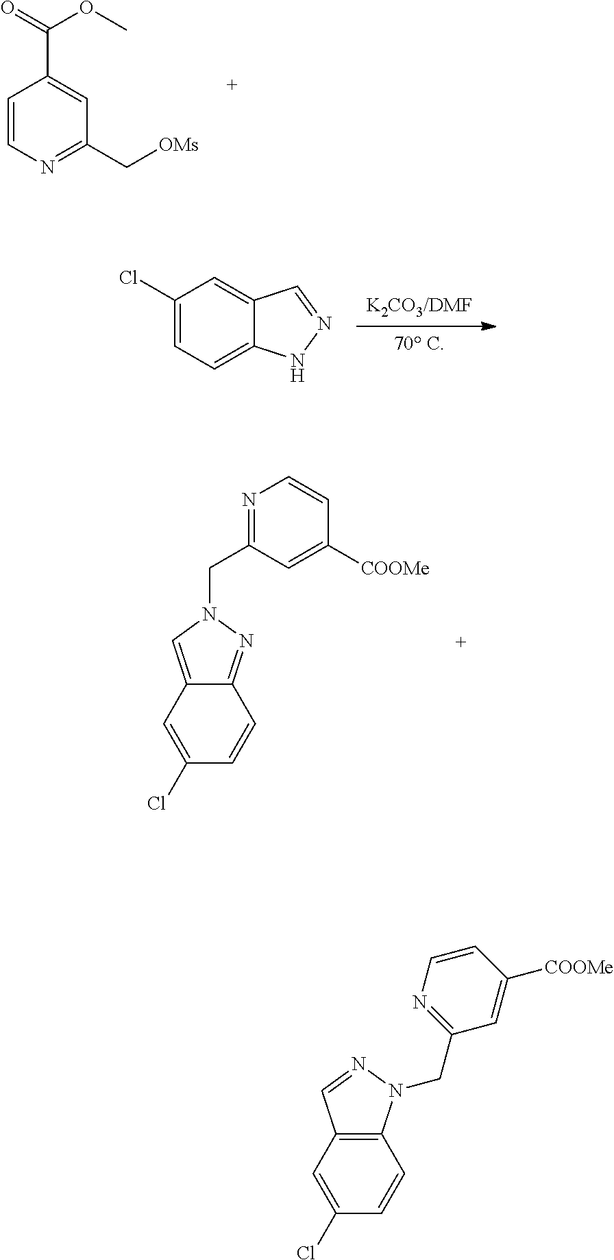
C1=CN=C(C[OMs])C=C1C(=O)OC.C1(Cl)=CC2=CN(CC3=NC=CC([COOMe])=C3)N=C2C=C1.[70 C].[K2CO3/DMF].C1(Cl)=CC=C2C(=C1)C=NN2.C1(Cl)=CC2=C(C=C1)N(CC1=NC=CC([COOMe])=C1)N=C2
